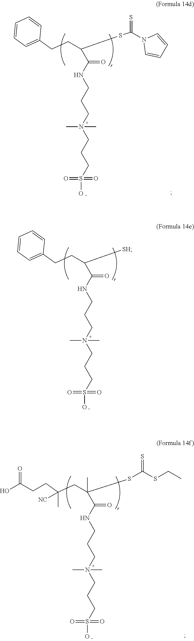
S(CCCN(CCCNC(=O)C([SH])CCC1=CC=CC=C1)(C)C)(O)(=O)=O.S(CCCN(CCCNC(=O)C(SC(=S)N1C=CC=C1)CCC1=CC=CC=C1)(C)C)(O)(=O)=O.S(CCCN(CCCNC(=O)C(SC(SCC)=S)(CC(CCC(O)=O)(C)[NC])C)(C)C)(O)(=O)=O
